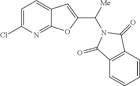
C1=C(Cl)N=C2C(=C1)C=C(C([Me])N1C(=O)C3=C(C=CC=C3)C1=O)O2
